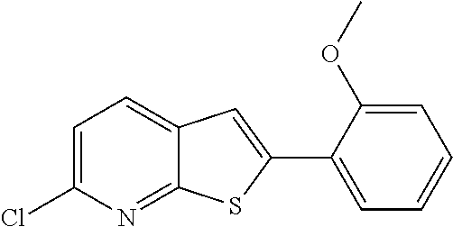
C1=C(Cl)N=C2C(=C1)C=C(C1=CC=CC=C1OC)S2
